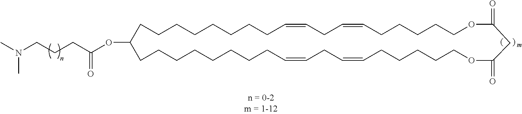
CN(CCCC(OC1CCCCCCCCC=CCC=CCCCCCOC(=O)CC(=O)OCCCCCC=CCC=CCCCCCCCC1)=O)C
